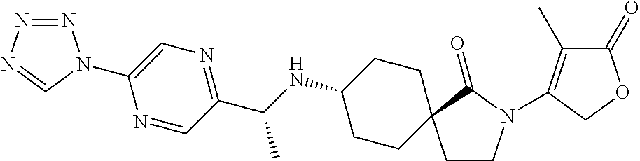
C1=C(N2N=NN=C2)N=CC(C(NC2CCC3(CC2)CCN(C2=C(C)C(=O)OC2)C3=O)C)=N1
